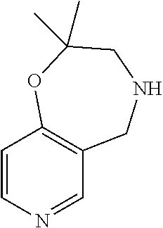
C1=CN=CC2=C1OC(C)(C)CNC2
